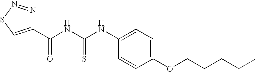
C1(C(NC(NC2=CC=C(OCCCCC)C=C2)=S)=O)=CSN=N1
